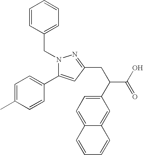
C1=CC(CN2C(C3=CC=C(C)C=C3)=CC(CC(C3=CC=C4C(=C3)C=CC=C4)C(O)=O)=N2)=CC=C1
